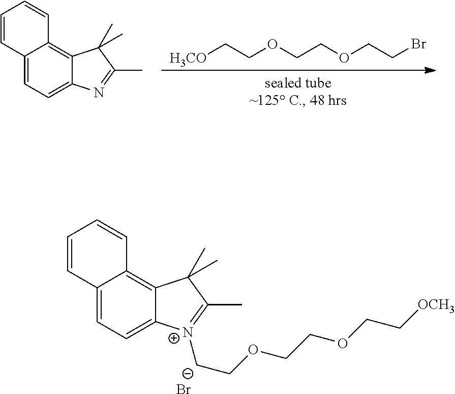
C12=CC=C3C(=C1C=CC=C2)C(C)(C)C(C)=N3.[H3CO]CCOCCOCCBr.C12=CC=C3C(=C1C=CC=C2)C(C)(C)C(C)=[N+]3CCOCCOCC[OCH3].[Br-]
